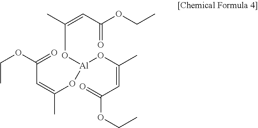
C(=CC(OCC)=O)(C)O[Al](OC(C)=CC(OCC)=O)OC(C)=CC(OCC)=O
